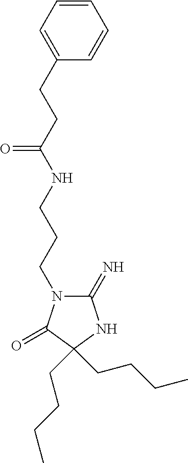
C1(=N)N(CCCNC(CCC2=CC=CC=C2)=O)C(=O)C(CCCC)(CCCC)N1
